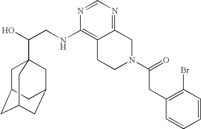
C(CNC1=C2C(=NC=N1)CN(C(CC1=C(Br)C=CC=C1)=O)CC2)(O)C12CC3CC(CC(C1)C3)C2
